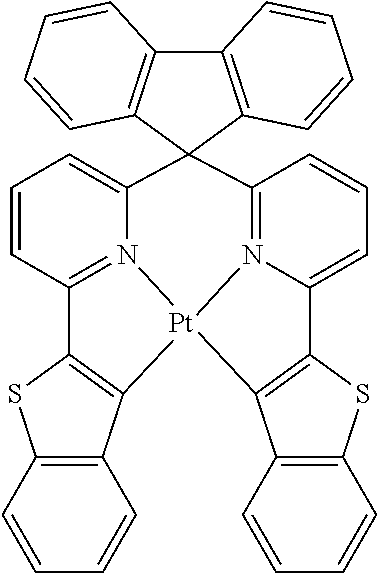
C12=N3C(=CC=C1)C1=C(C4=C(S1)C=CC=C4)[Pt]31N3=C(C=CC=C3C23C2=C(C4=C3C=CC=C4)C=CC=C2)C2=C1C1=C(S2)C=CC=C1
